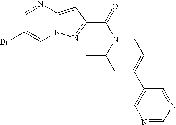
C1=NC2=CC(C(=O)N3C(C)CC(C4=CN=CN=C4)=CC3)=NN2C=C1Br
